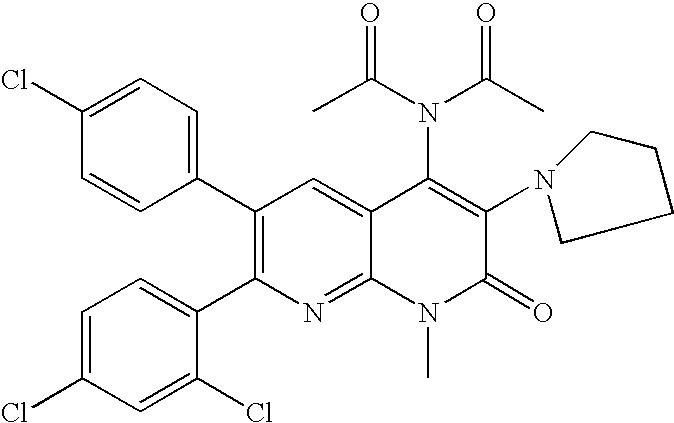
C1(Cl)=CC=C(C2=C(C3=CC=C(Cl)C=C3Cl)N=C3C(=C2)C(N(C(=O)C)C(C)=O)=C(N2CCCC2)C(=O)N3C)C=C1
